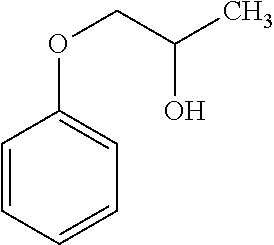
C1=CC=CC=C1OCC(C)O
